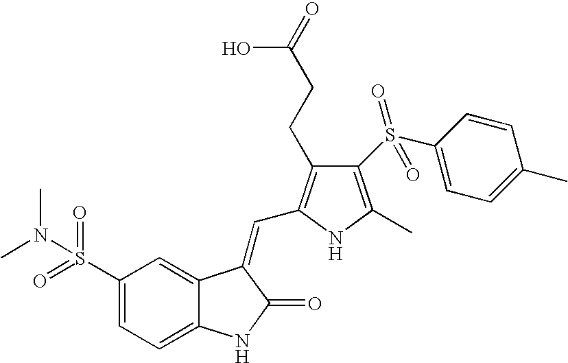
C1(S(=O)(=O)N(C)C)=CC=C2C(=C1)C(=CC1=C(CCC(=O)O)C(S(C3=CC=C(C)C=C3)(=O)=O)=C(C)N1)C(=O)N2
